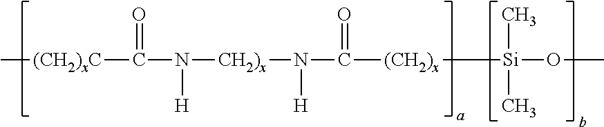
C([(CH2)xC]C)(N([H])[CH2)x]N([H])C(=O)[(CH2)x][Si](C)(C)OC)=O
